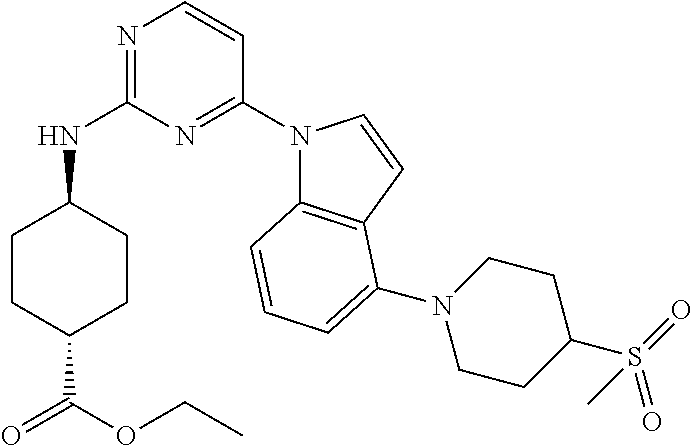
C1CC(C(OCC)=O)CCC1NC1=NC=CC(N2C3=C(C=C2)C(N2CCC(S(=O)(=O)C)CC2)=CC=C3)=N1
